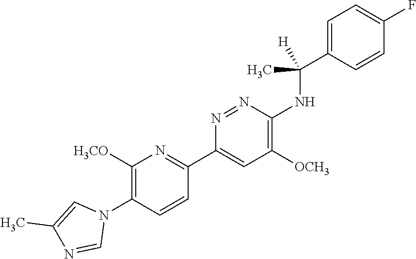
C1=C(C(NC2=C([OCH3])C=C(C3=NC([H3CO])=C(N4C=C(C)N=C4)C=C3)N=N2)(C)[H])C=CC(F)=C1
